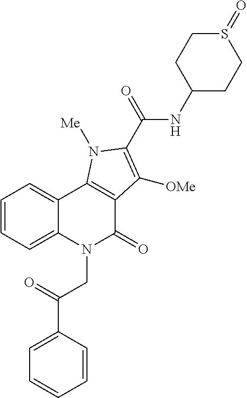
C1=CC=C2C(=C1)C1=C(C(=O)N2CC(C2=CC=CC=C2)=O)C([OMe])=C(C(NC2CCS(=O)CC2)=O)N1[Me]
